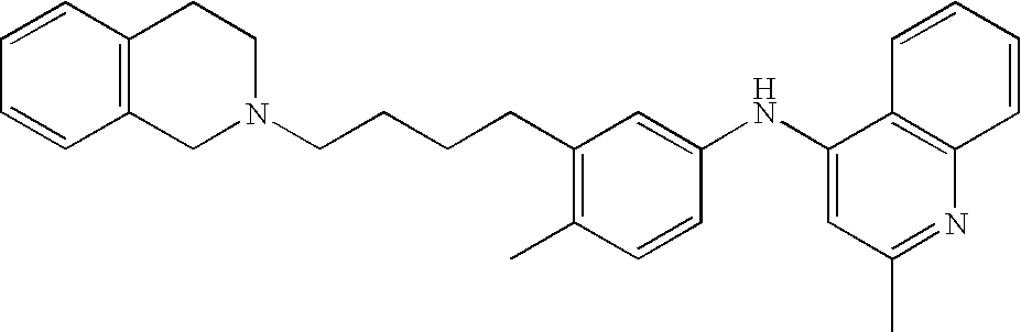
C1(NC2=CC(C)=NC3=C2C=CC=C3)=CC(CCCCN2CC3=C(CC2)C=CC=C3)=C(C)C=C1
